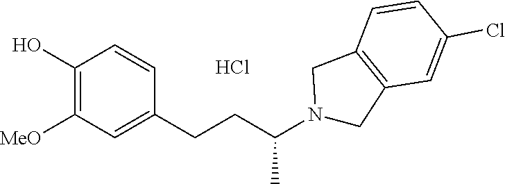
C1(O)=C([MeO])C=C(CCC(N2CC3=C(C2)C=CC(Cl)=C3)C)C=C1.Cl
